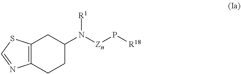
C12=C(CCC(N([Zn]P[R18])[R1])C1)N=CS2
